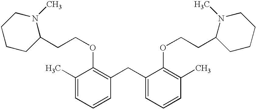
C1(C)=CC=CC(CC2=CC=CC(C)=C2OCCC2CCCCN2C)=C1OCCC1N(C)CCCC1
